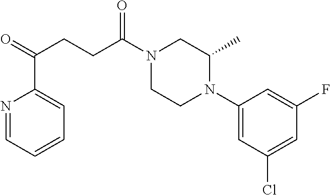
C1(N2CCN(C(CCC(=O)C3=CC=CC=N3)=O)CC2C)=CC(Cl)=CC(F)=C1
